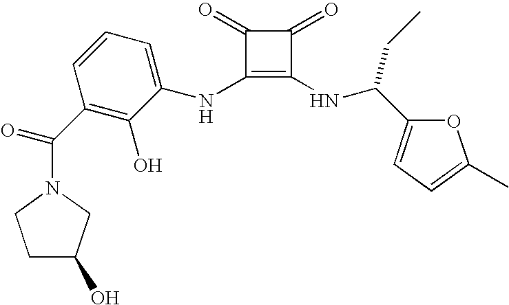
N(C1=C(NC(C2=CC=C(C)O2)CC)C(=O)C1=O)C1=CC=CC(C(N2CCC(O)C2)=O)=C1O
